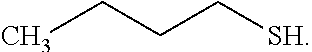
[SH]CCCC
